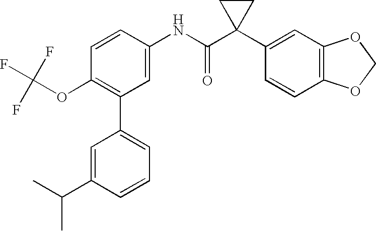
C1(NC(C2(C3=CC4=C(C=C3)OCO4)CC2)=O)=CC(C2=CC=CC(C(C)C)=C2)=C(OC(F)(F)F)C=C1
